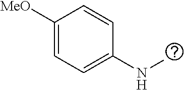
C1([MeO])=CC=C(NC)C=C1
